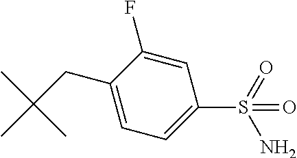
C1=C(F)C(CC(C)(C)C)=CC=C1S(=O)(N)=O
